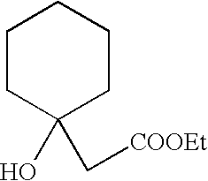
C1CC(O)(C[COOEt])CCC1
